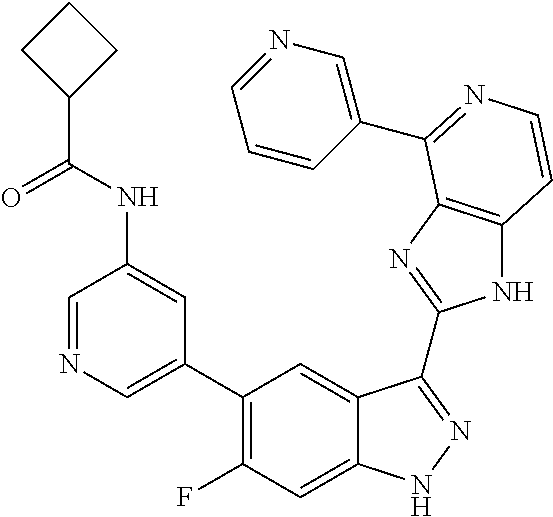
C1=C(C2=C(F)C=C3C(=C2)C(C2=NC4=C(N2)C=CN=C4C2=CN=CC=C2)=NN3)C=C(NC(C2CCC2)=O)C=N1
